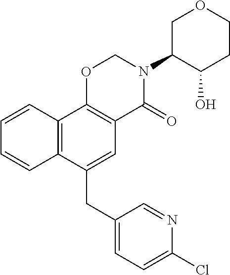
C1(CC2=CC3=C(C4=C2C=CC=C4)OCN(C2C(O)CCOC2)C3=O)=CC=C(Cl)N=C1
